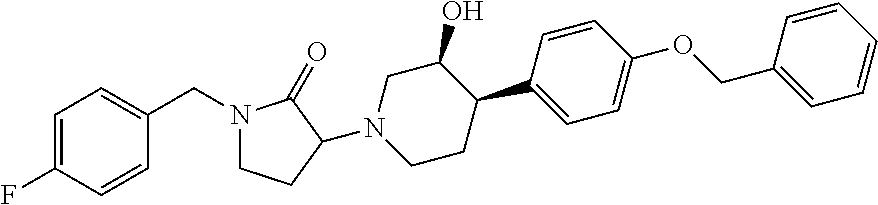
C1=C(F)C=CC(CN2CCC(N3CCC(C4=CC=C(OCC5=CC=CC=C5)C=C4)C(O)C3)C2=O)=C1
